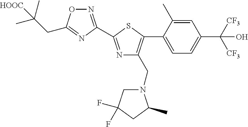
C1(C2=C(CN3CC(F)(F)CC3C)N=C(C3=NOC(CC(C)(C)[HOOC])=N3)S2)=CC=C(C([CF3])([CF3])O)C=C1C
